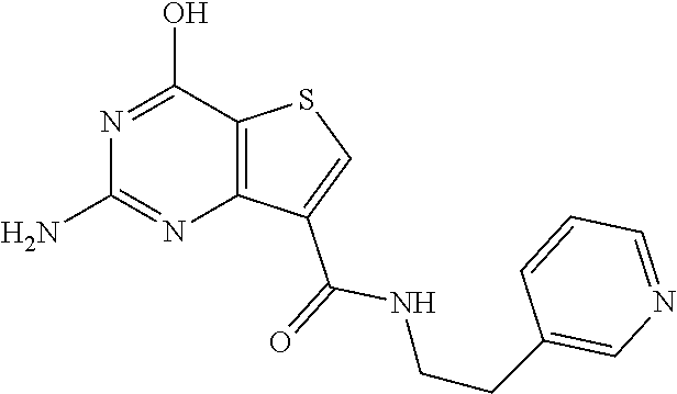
C1(N)=NC2=C(C(O)=N1)SC=C2C(=O)NCCC1=CN=CC=C1
